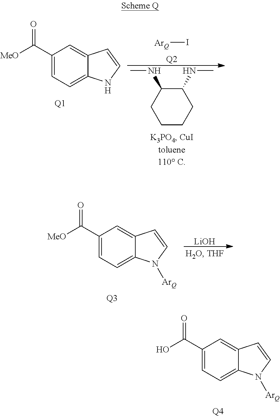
C1(C([MeO])=O)=CC=C2C(=C1)C=CN2.[Q1].[ArQ]I.[Q2].C1CCC(NC)C(NC)C1.[LiOH].C1(C([MeO])=O)=CC=C2C(=C1)C=CN2[ArQ].[Q3].C1(C(O)=O)=CC=C2C(=C1)C=CN2[ArQ].[Q4]
